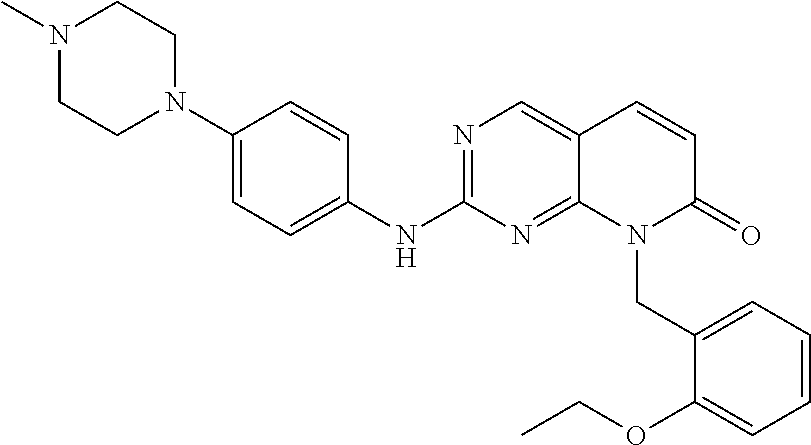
N1=C(NC2=CC=C(N3CCN(C)CC3)C=C2)N=C2C(=C1)C=CC(=O)N2CC1=CC=CC=C1OCC
